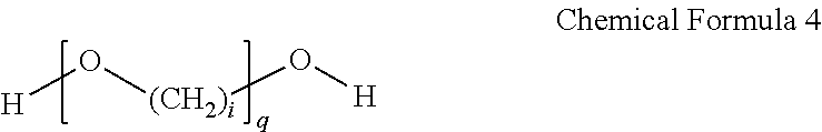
[H]O[(CH2)i]O[H]
